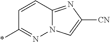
N12C(=NC([CN])=C1)C=CC(*)=N2
